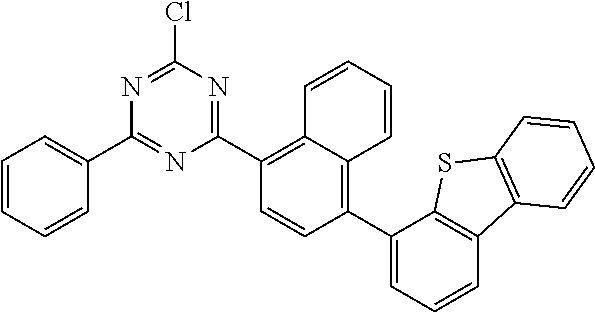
C1=CC=CC(C2=NC(C3=C4C(=C(C5=CC=CC6=C5SC5=C6C=CC=C5)C=C3)C=CC=C4)=NC(Cl)=N2)=C1
